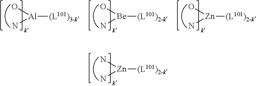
[Zn]([(L101)2-k])(N)N.[Al]([(L101)3-k])(O)N.[Be]([(L101)2-k])(O)N.[Zn]([(L101)2-k])(O)N
